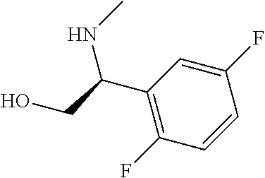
C1(F)=CC(C(NC)CO)=C(F)C=C1
